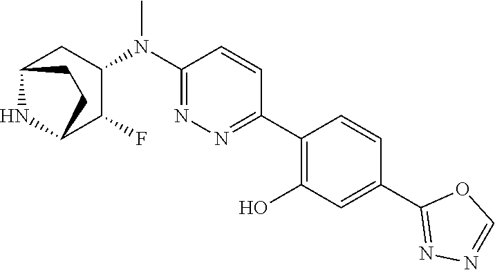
C1(C2=NN=C(N(C3CC4NC(C3F)CC4)C)C=C2)=C(O)C=C(C2=NN=CO2)C=C1
